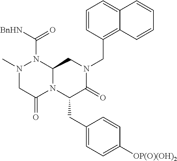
N1(C)CC(=O)N2C(N1C([BnHN])=O)CN(CC1=C3C(=CC=C1)C=CC=C3)C(=O)C2CC1=CC=C([OP(O)(OH)2])C=C1
